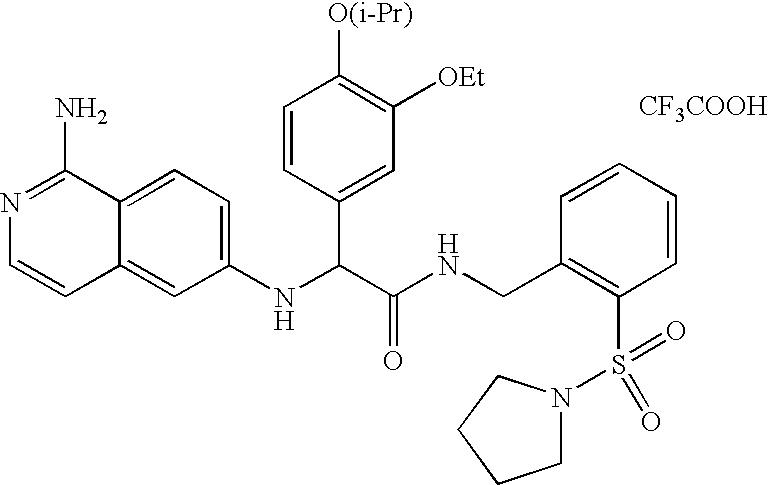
C1(NC(C(NCC2=C(S(=O)(N3CCCC3)=O)C=CC=C2)=O)C2=CC([OEt])=C([O(i-Pr)])C=C2)=CC=C2C(=C1)C=CN=C2N.[CF3COOH]
